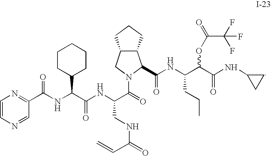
C12C(CN(C(=O)C(NC(C(NC(C3=NC=CN=C3)=O)C3CCCCC3)=O)CNC(C=C)=O)C1C(NC(C(C(NC1CC1)=O)OC(=O)C(F)(F)F)CCC)=O)CCC2
